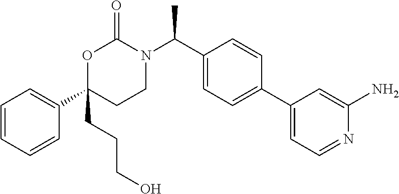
C1=CC=CC(C2(CCCO)CCN(C(C3=CC=C(C4=CC=NC(N)=C4)C=C3)C)C(=O)O2)=C1
